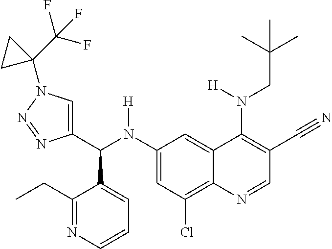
C1(N(C(C2=CN(C3(C(F)(F)F)CC3)N=N2)C2=CC=CN=C2CC)[H])=CC(Cl)=C2C(=C1)C(N(CC(C)(C)C)[H])=C(C#N)C=N2
